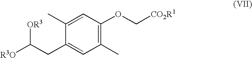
C1(C)=C(OC[CO2R1])C=C(C)C(CC([R3O])[OR3])=C1
